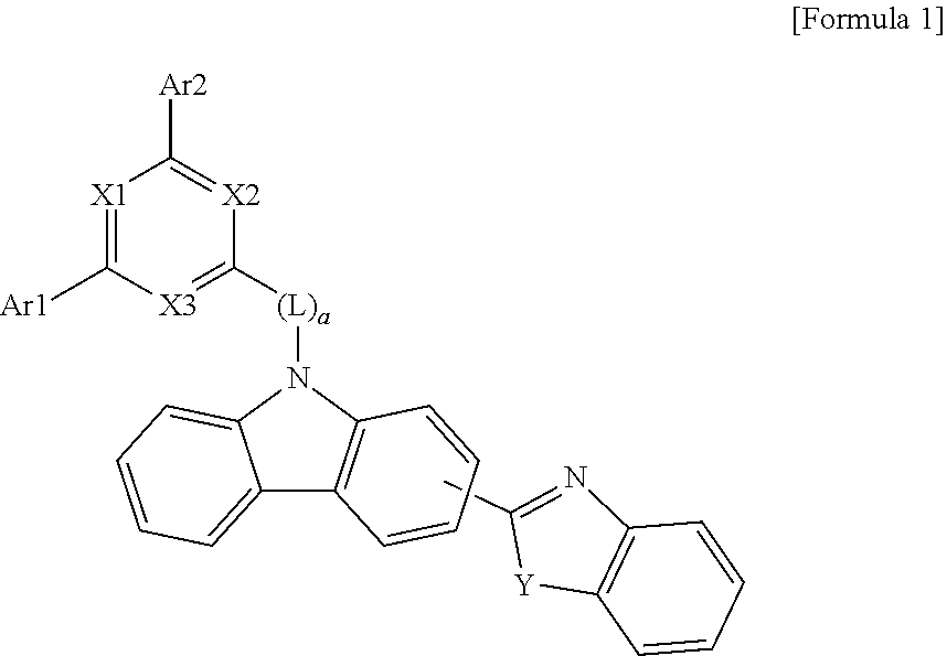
C12=CC=CC=C1N([(L)a]C1=[X3]C([Ar1])=[X1]C([Ar2])=[X2]1)C1=C2C=CC=C1.CC1=NC2=C([Y]1)C=CC=C2
